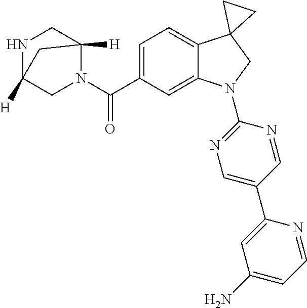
C(C1=CC=C2C(=C1)N(C1=NC=C(C3=CC(N)=CC=N3)C=N1)CC21CC1)(=O)N1C2([H])CNC([H])(C1)C2
